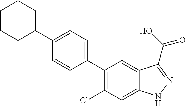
C1(C2=CC=C(C3CCCCC3)C=C2)=C(Cl)C=C2C(=C1)C(C(O)=O)=NN2
